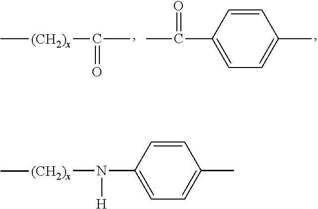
C[(CH2)x]C(=O)C.CC(=O)C1=CC=C(C)C=C1.[(CH2)x](N([H])C1=CC=C(C)C=C1)C
